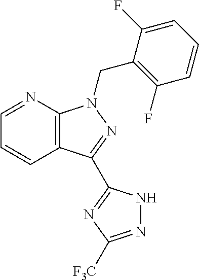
C12=C(N=CC=C1)N(CC1=C(F)C=CC=C1F)N=C2C1=NC([F3C])=NN1
